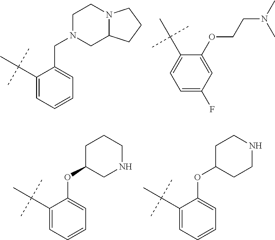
C1(C(C)(C)C)=CC=CC=C1CN1CC2N(CC1)CCC2.C1=C(F)C=C(OCCN(C)C)C(C(C)(C)C)=C1.C1(C(C)(C)C)=CC=CC=C1OC1CNCCC1.C1(C(C)(C)C)=CC=CC=C1OC1CCNCC1
